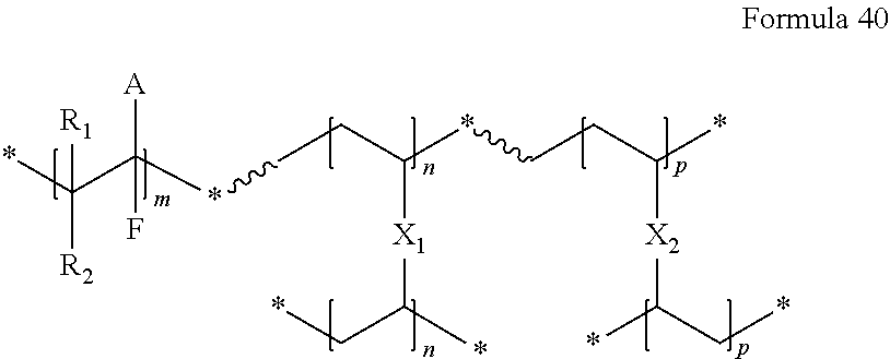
*C(C(*CCC([X1]C(*)C*)*CCC(*)[X2]C(C*)*)([A])F)([R2])[R1]
